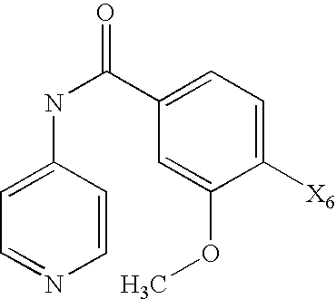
C1=CC(NC(C2=CC=C([X6])C(OC)=C2)=O)=CC=N1
